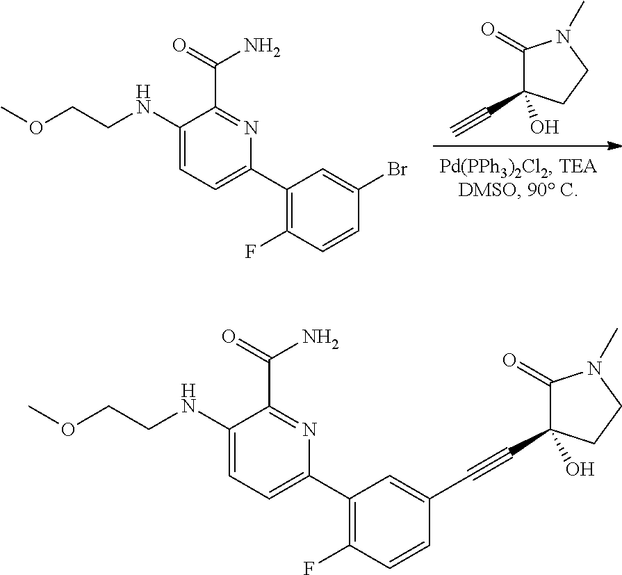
C1(NCCOC)=CC=C(C2=C(F)C=CC(Br)=C2)N=C1C(N)=O.C1(=O)C(O)(C#C)CCN1C.C1(NCCOC)=CC=C(C2=C(F)C=CC(C#CC3(O)C(=O)N(C)CC3)=C2)N=C1C(N)=O
